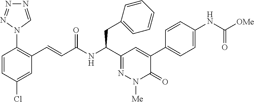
C1=CC(Cl)=CC(C=CC(NC(C2=NN([Me])C(=O)C(C3=CC=C(NC([OMe])=O)C=C3)=C2)CC2=CC=CC=C2)=O)=C1N1C=NN=N1
